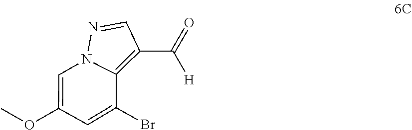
C1(OC)=CN2C(=C(C(=O)[H])C=N2)C(Br)=C1
